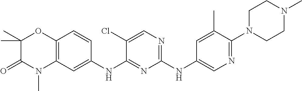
C1(NC2=CN=C(N3CCN(C)CC3)C(C)=C2)=NC=C(Cl)C(NC2=CC3=C(C=C2)OC(C)(C)C(=O)N3C)=N1
